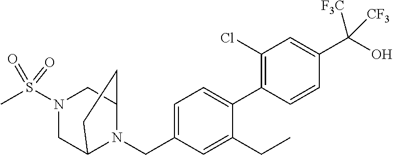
C1=C(CN2C3CN(S(C)(=O)=O)CC2CC3)C=C(CC)C(C2=C(Cl)C=C(C(O)([F3C])[CF3])C=C2)=C1
